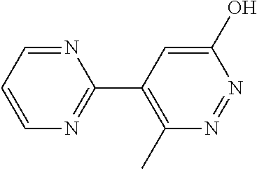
C1=C(O)N=NC(C)=C1C1=NC=CC=N1
